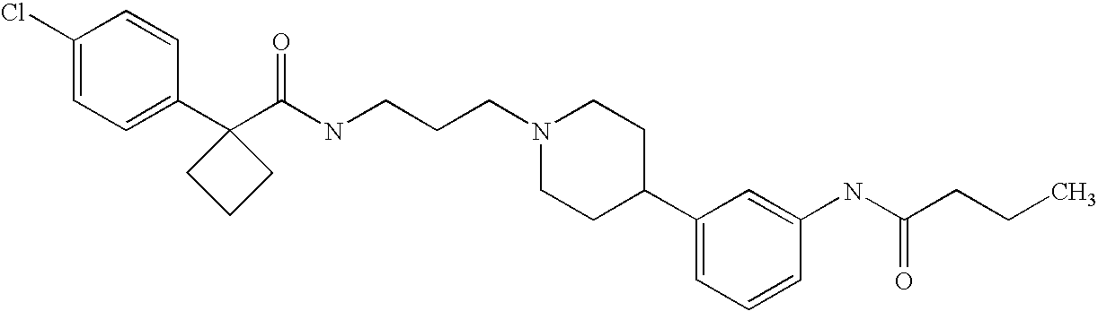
C1(Cl)=CC=C(C2(C(NCCCN3CCC(C4=CC=CC(NC(CCC)=O)=C4)CC3)=O)CCC2)C=C1
